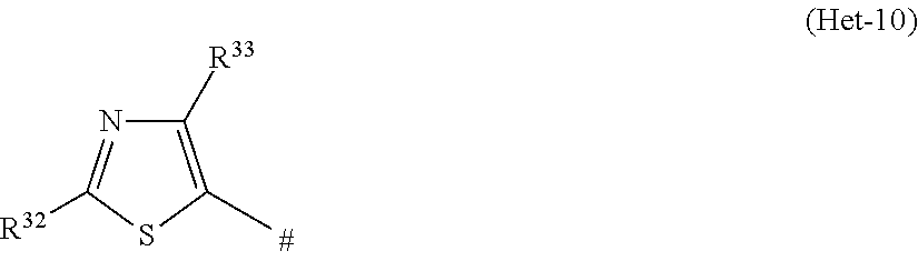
C1([R33])=C(C)SC([R32])=N1
